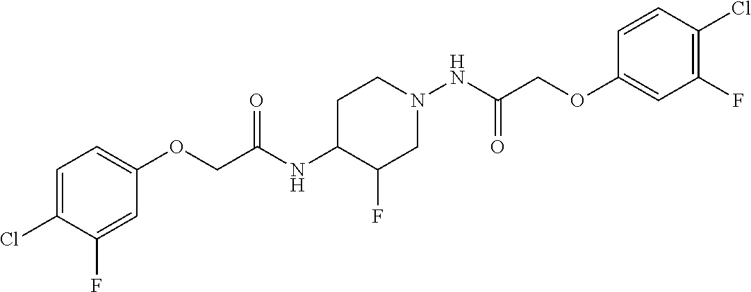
C1(OCC(NC2C(F)CN(NC(=O)COC3=CC(F)=C(Cl)C=C3)CC2)=O)=CC=C(Cl)C(F)=C1
